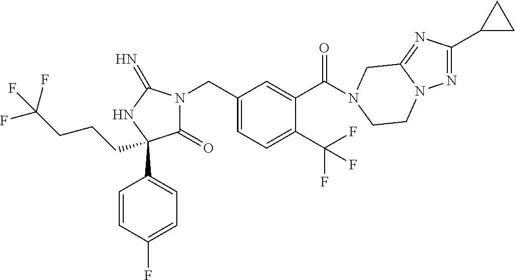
C1(=O)N(CC2=CC=C(C(F)(F)F)C(C(=O)N3CC4=NC(C5CC5)=NN4CC3)=C2)C(=N)NC1(C1=CC=C(F)C=C1)CCCC(F)(F)F
